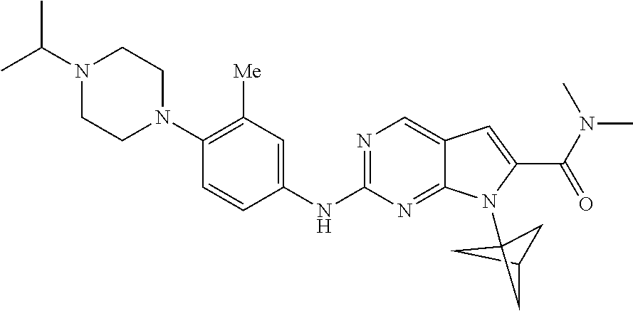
C1C2CC1(N1C3=NC(NC4=CC([Me])=C(N5CCN(C(C)C)CC5)C=C4)=NC=C3C=C1C(N(C)C)=O)C2
